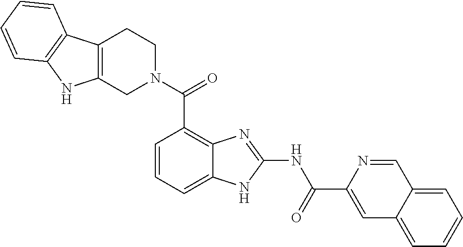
C1=CC=C2C(=C1C(N1CCC3=C(C1)NC1=C3C=CC=C1)=O)N=C(NC(C1=CC3=CC=CC=C3C=N1)=O)N2
